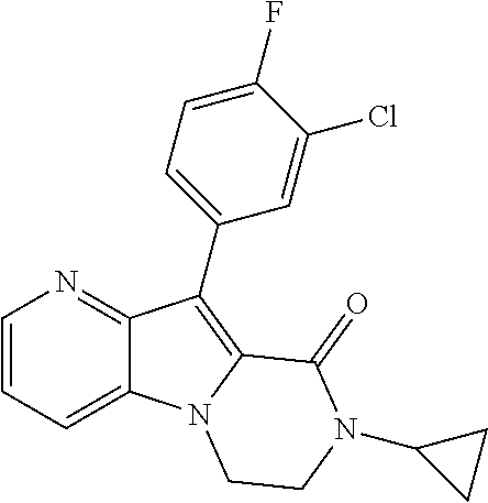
C12=CC=CN=C1C(C1=CC=C(F)C(Cl)=C1)=C1N2CCN(C2CC2)C1=O
